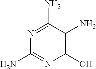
N1=C(N)C(N)=C(O)N=C1N
